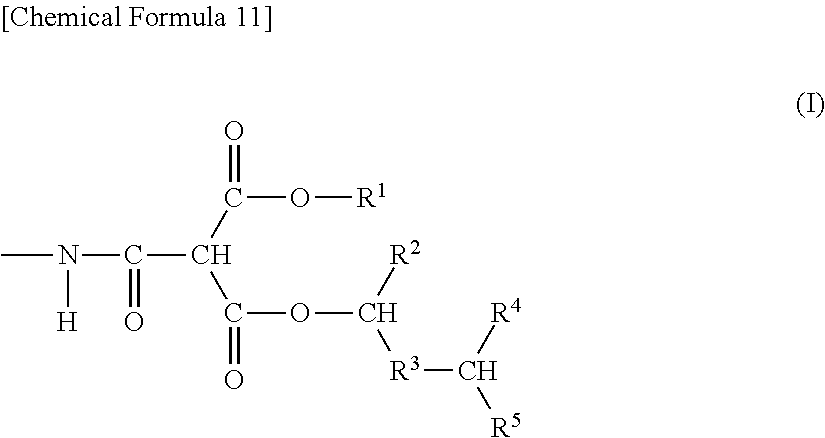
CN(C(C(C(=O)O[R1])C(OC([R2])[R3]C([R4])[R5])=O)=O)[H]
